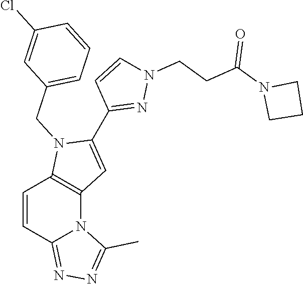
C1=CC2=NN=C(C)N2C2=C1N(CC1=CC=CC(Cl)=C1)C(C1=NN(CCC(N3CCC3)=O)C=C1)=C2
